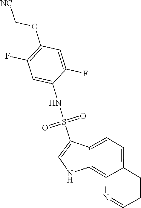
C1(OC[NC])=C(F)C=C(NS(=O)(=O)C2=CNC3=C4C(=CC=C23)C=CC=N4)C(F)=C1
